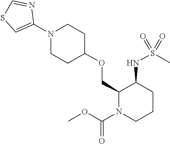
C1(OCC2C(NS(C)(=O)=O)CCCN2C(OC)=O)CCN(C2=CSC=N2)CC1
